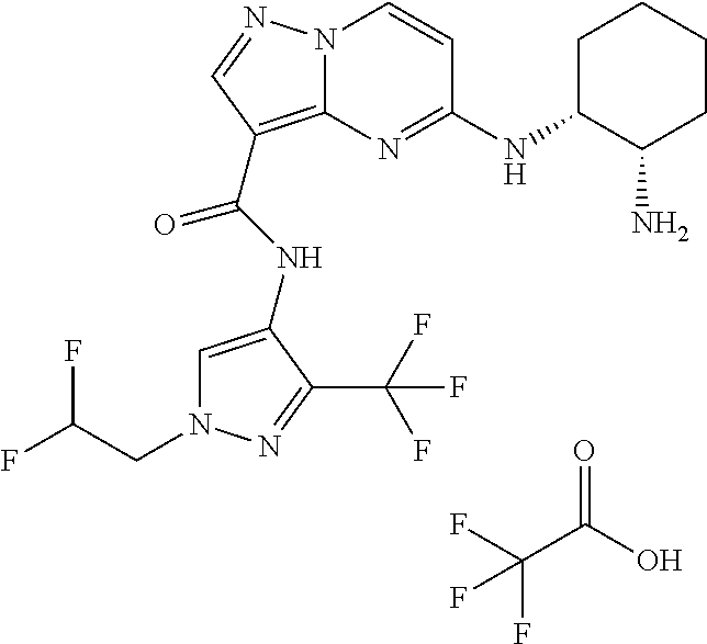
FC(C(O)=O)(F)F.N12C(=C(C(NC3=CN(CC(F)F)N=C3C(F)(F)F)=O)C=N1)N=C(NC1CCCCC1N)C=C2
